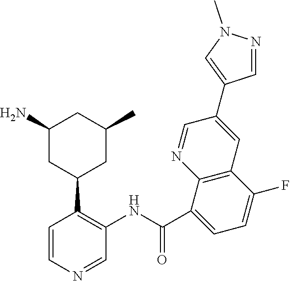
C1(N)CC(C2=C(NC(C3=CC=C(F)C4=C3N=CC(C3=CN(C)N=C3)=C4)=O)C=NC=C2)CC(C)C1
